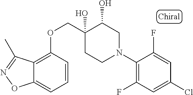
C1(N2CC(O)C(O)(COC3=C4C(=CC=C3)ON=C4C)CC2)=C(F)C=C(Cl)C=C1F
